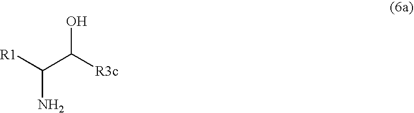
[R1]C(C([R3c])O)N
